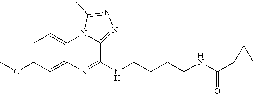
C1=C(OC)C=C2C(=C1)N1C(=NN=C1C)C(NCCCCNC(C1CC1)=O)=N2
